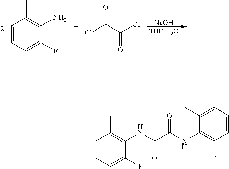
C1=CC=C(F)C(NC(C(NC2=C(F)C=CC=C2C)=O)=O)=C1C.C1=CC=C(F)C(N)=C1C.[NaOH].[THF/H2O].O=C(C(Cl)=O)Cl
